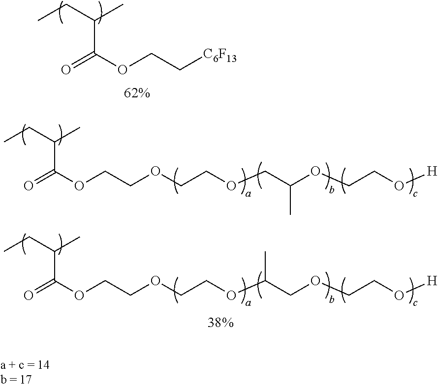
CCC(C)C(=O)OCC[C6F13].CCC(C)C(=O)OCCOCCOCC(OCCO[H])C.CCC(C)C(=O)OCCOCCOC(COCCO[H])C
